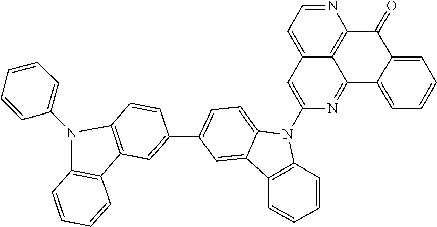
C12=C(C=CC=C1)N(C1=CC3=CC=NC4=C3C(=N1)C1=CC=CC=C1C4=O)C1=CC=C(C3=CC4=C(C=C3)N(C3=CC=CC=C3)C3=C4C=CC=C3)C=C21
